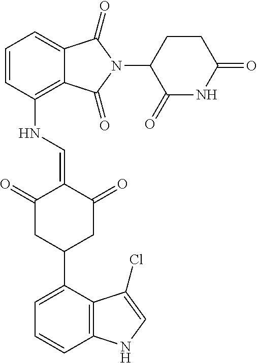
C1(NC=C2C(=O)CC(C3=CC=CC4=C3C(Cl)=CN4)CC2=O)=C2C(=CC=C1)C(=O)N(C1C(=O)NC(=O)CC1)C2=O
